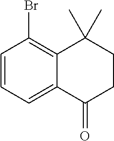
C1=CC=C2C(=C1Br)C(C)(C)CCC2=O
